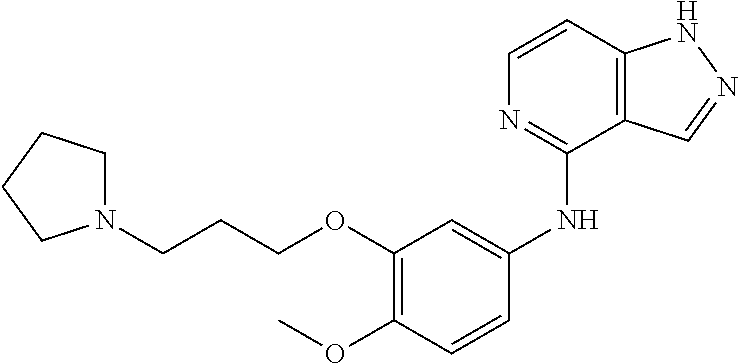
N1(CCCOC2=C(OC)C=CC(NC3=NC=CC4=C3C=NN4)=C2)CCCC1
